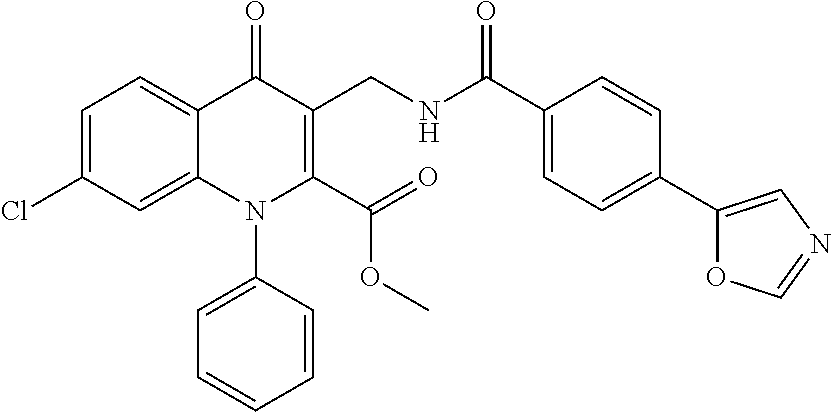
C1=C(Cl)C=C2C(=C1)C(=O)C(CNC(C1=CC=C(C3=CN=CO3)C=C1)=O)=C(C(=O)OC)N2C1=CC=CC=C1
